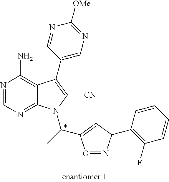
C12=C(N)N=CN=C1N(C(C)C1=CC(C3=C(F)C=CC=C3)N=O1)C([CN])=C2C1=CN=C([OMe])N=C1
